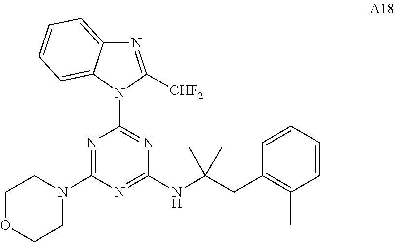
N1=C([CHF2])N(C2=NC(NC(CC3=C(C)C=CC=C3)(C)C)=NC(N3CCOCC3)=N2)C2=CC=CC=C12
